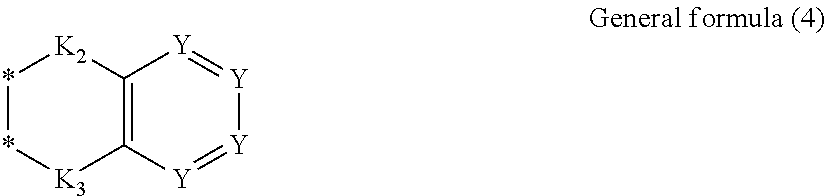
C12=C([Y]=[Y][Y]=[Y]1)[K3]**[K2]2
